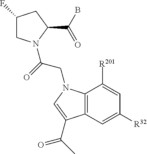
C1(F)CN(C(=O)CN2C3=C(C=C([R32])C=C3[R201])C(C(=O)C)=C2)C(C(B)=O)C1
